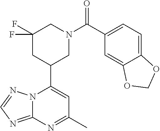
N12C(=NC=N1)N=C(C)C=C2C1CN(C(=O)C2=CC=C3C(=C2)OCO3)CC(F)(F)C1
